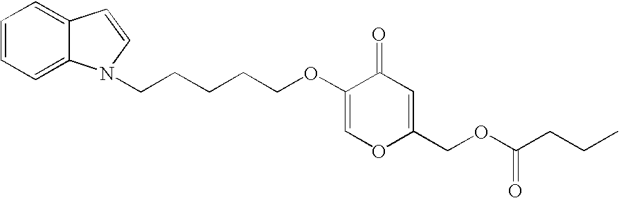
C1=CC=C2C(=C1)C=CN2CCCCCOC1=COC(COC(CCC)=O)=CC1=O
